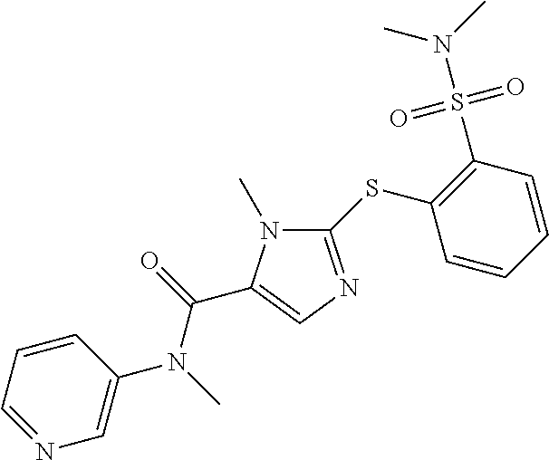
C1(SC2=C(S(N(C)C)(=O)=O)C=CC=C2)=NC=C(C(=O)N(C)C2=CN=CC=C2)N1C
